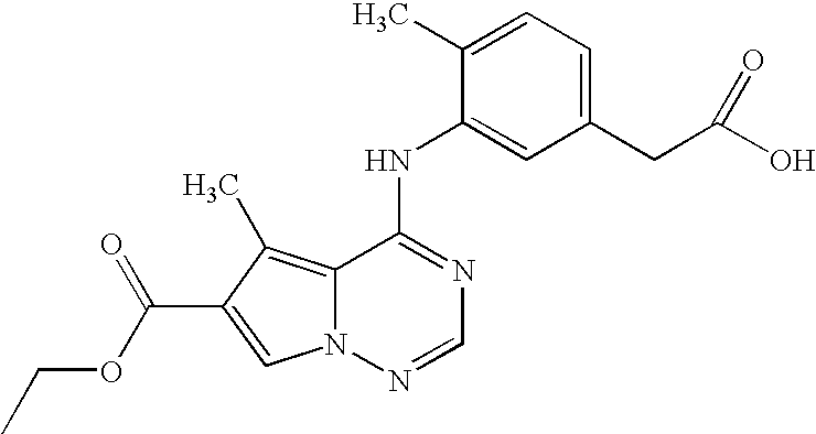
C1=C(C)C(NC2=NC=NN3C2=C(C)C(C(=O)OCC)=C3)=CC(CC(O)=O)=C1
